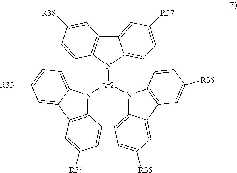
C12=C(C3=CC([R33])=CC=C3N1[Ar2](N1C3=CC=C([R35])C=C3C3=C1C=CC([R36])=C3)N1C3=CC=C([R37])C=C3C3=C1C=CC([R38])=C3)C=C([R34])C=C2
